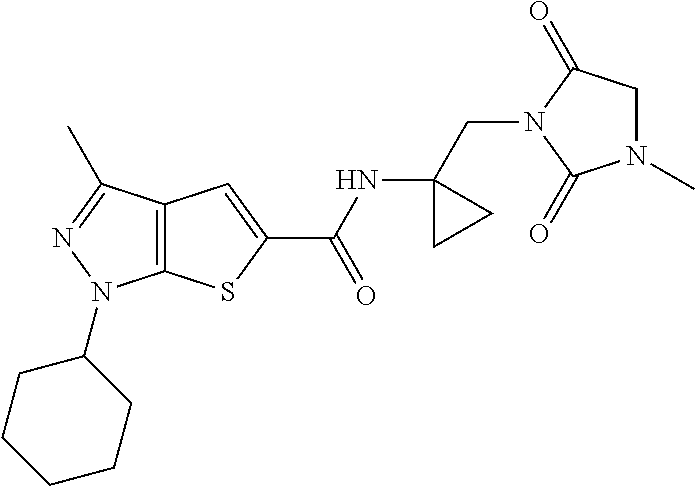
C1(NC(=O)C2=CC3=C(S2)N(C2CCCCC2)N=C3C)(CN2C(=O)CN(C)C2=O)CC1
